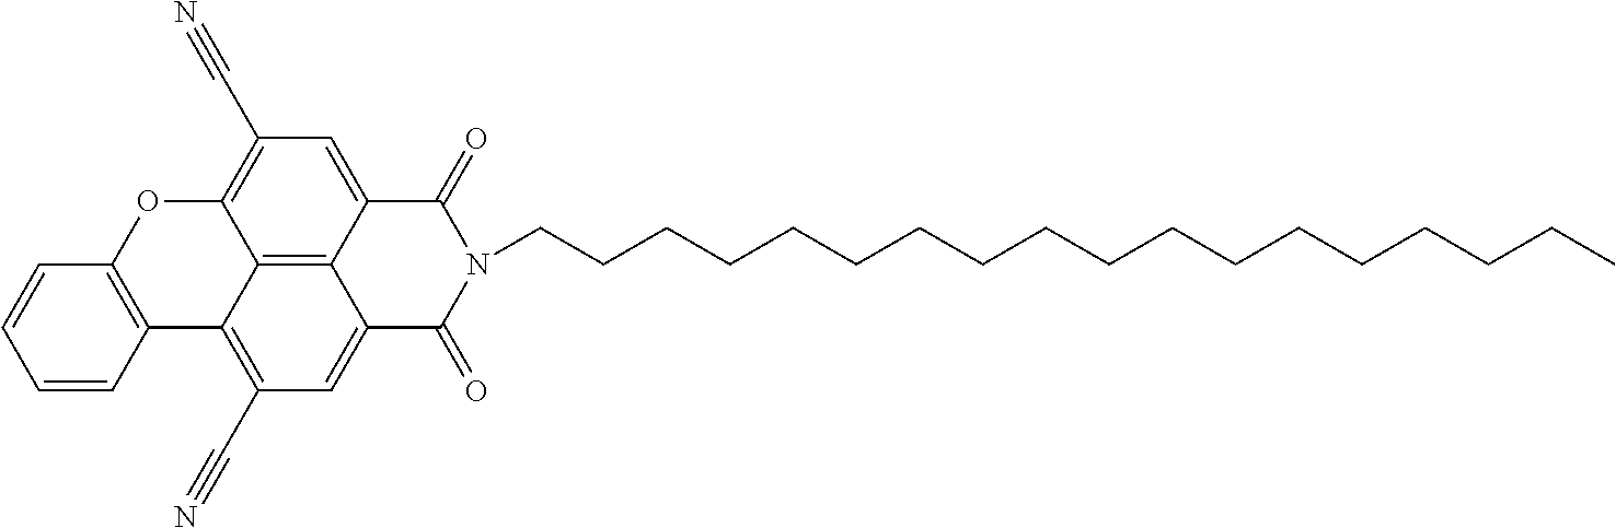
C(CCCCCCCCCCCCCCCCC)N1C(=O)C2=CC(C#N)=C3C4=C2C(=CC(C#N)=C4OC2=C3C=CC=C2)C1=O
